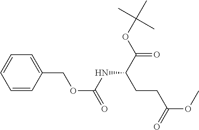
C1=CC(COC(=O)NC(C(OC(C)(C)C)=O)CCC(OC)=O)=CC=C1
